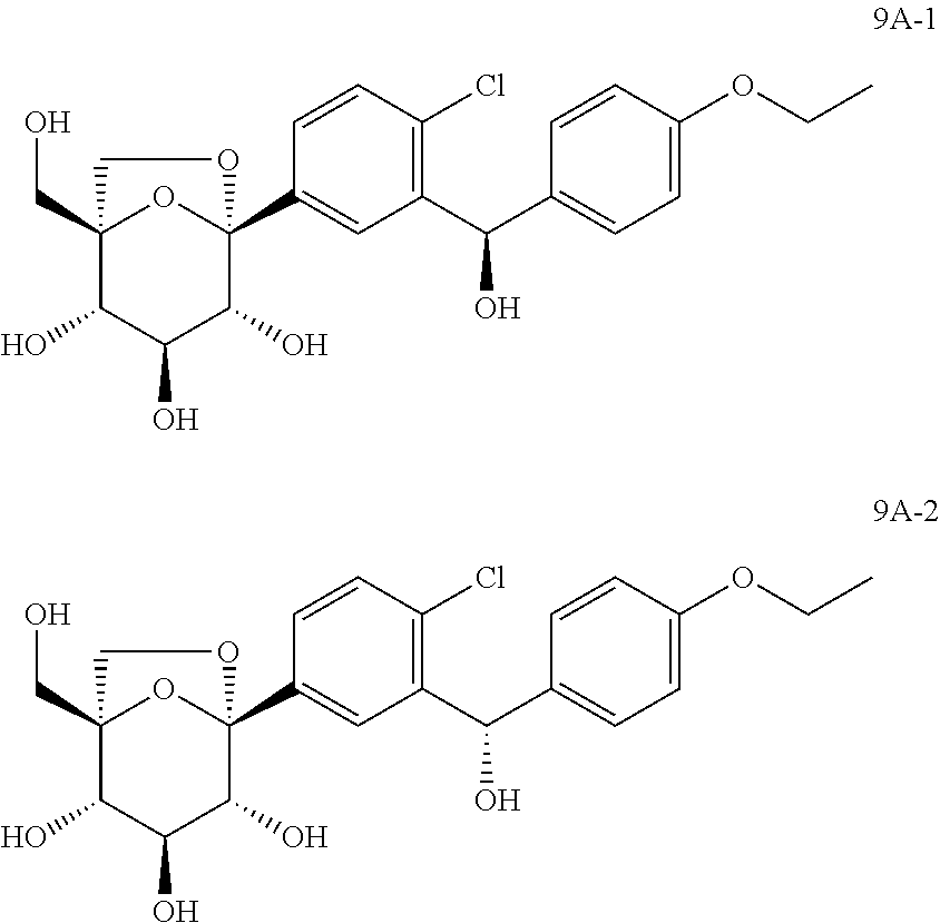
C1(C(C2=CC=C(OCC)C=C2)O)=C(Cl)C=CC(C23OC(CO)(C(O)C(O)C2O)CO3)=C1.C1(C(C2=CC=C(OCC)C=C2)O)=C(Cl)C=CC(C23OC(CO)(C(O)C(O)C2O)CO3)=C1
